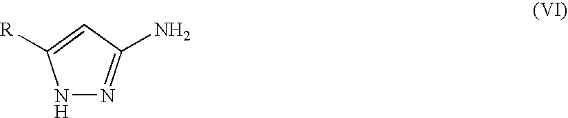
N1N=C(N)C=C1[R]
